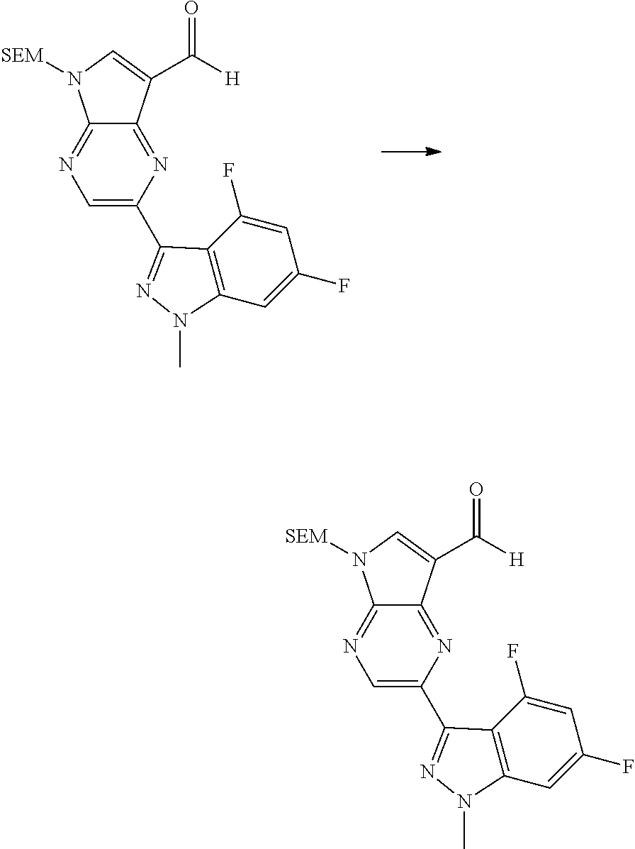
C1=C(C2=NN(C)C3=C2C(F)=CC(F)=C3)N=C2C(=N1)N([SEM])C=C2C([H])=O.C1=C(C2=NN(C)C3=C2C(F)=CC(F)=C3)N=C2C(=N1)N([SEM])C=C2C([H])=O
